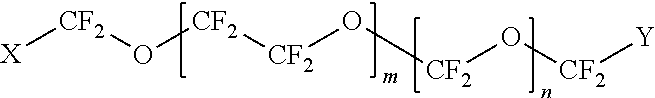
[X][CF2]O[CF2][CF2]O[CF2]O[CF2][Y]
